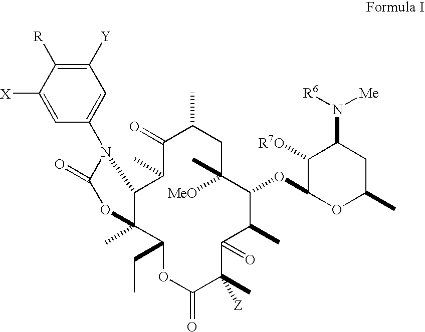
C1([Y])=C([R])C([X])=CC(N2C(=O)OC3(C)C(CC)OC(=O)C(C)([Z])C(=O)C(C)C(OC4OC(C)CC(N([R6])[Me])C4[R7O])C(C)([MeO])CC(C)C(=O)C(C)C23)=C1
